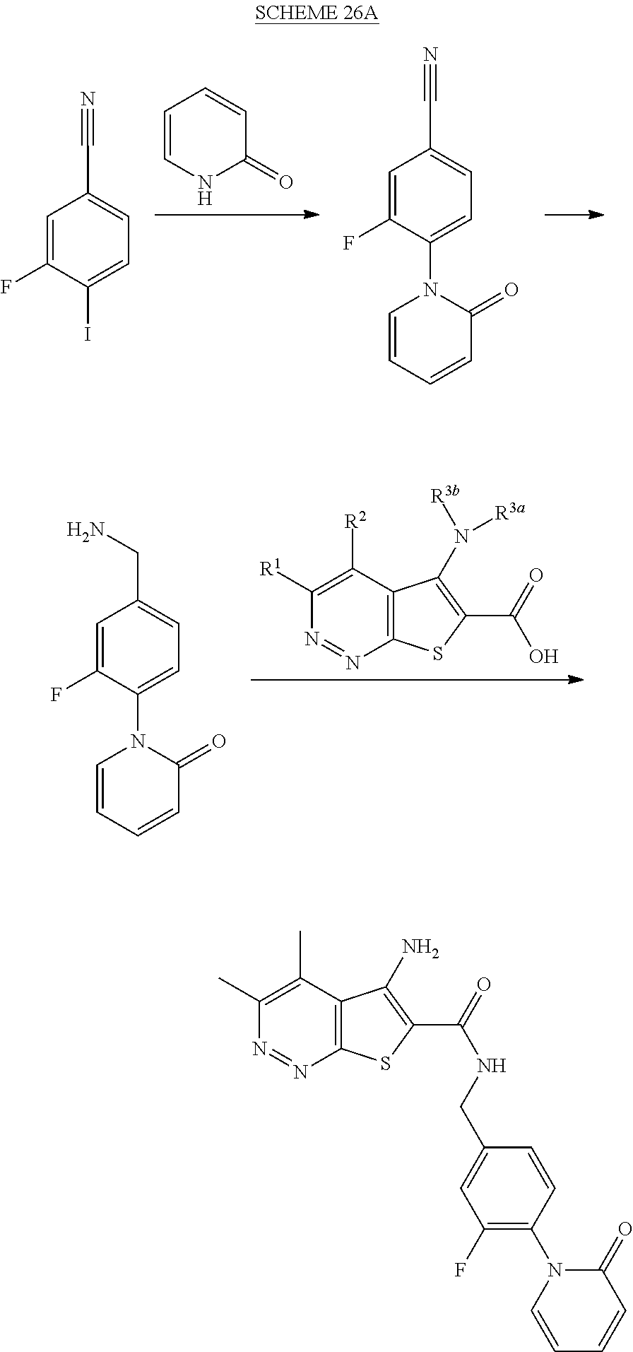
N1=NC2=C(C(C)=C1C)C(N)=C(C(NCC1=CC(F)=C(N3C=CC=CC3=O)C=C1)=O)S2.C1=CNC(=O)C=C1.C1=C(F)C(I)=CC=C1C#N.C1=CN(C2=CC=C(C#N)C=C2F)C(=O)C=C1.N1=NC2=C(C([R2])=C1[R1])C(N([R3b])[R3a])=C(C(O)=O)S2.C1=CN(C2=CC=C(CN)C=C2F)C(=O)C=C1
